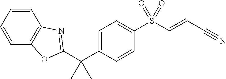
C1=C(C(C2=NC3=C(C=CC=C3)O2)(C)C)C=CC(S(C=CC#N)(=O)=O)=C1
